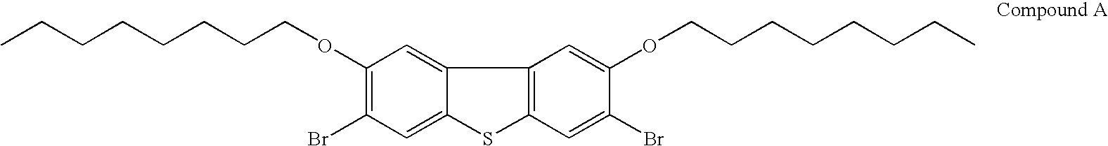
C1(OCCCCCCCC)=C(Br)C=C2C(=C1)C1=C(S2)C=C(Br)C(OCCCCCCCC)=C1
